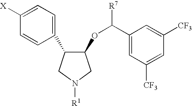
C1([X])=CC=C(C2C(OC([R7])C3=CC([CF3])=CC([CF3])=C3)CN([R1])C2)C=C1
